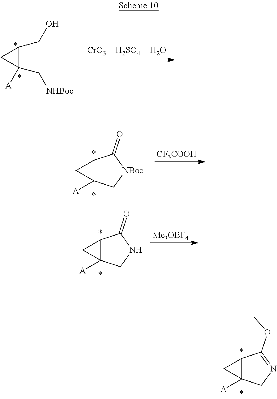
C1(C[NHBoc])([A])C(CO)C1.[CF3COOH].C12CC1([A])C[NBoc]C2=O.[Me3OBF4].C12CC1([A])CNC2=O.C12CC1([A])CN=C2OC
